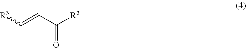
[R3]C=CC([R2])=O
